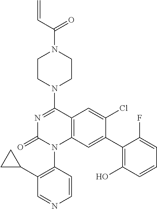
C12=C(C=C(C3=C(O)C=CC=C3F)C(Cl)=C1)N(C1=C(C3CC3)C=NC=C1)C(=O)N=C2N1CCN(C(C=C)=O)CC1
